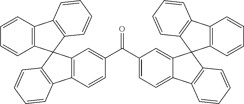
C1(C(C2=CC3=C(C=C2)C2=C(C=CC=C2)C32C3=C(C=CC=C3)C3=C2C=CC=C3)=O)=CC=C2C(=C1)C1(C3=C2C=CC=C3)C2=C(C=CC=C2)C2=C1C=CC=C2
